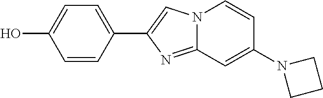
C1=CC(C2=CN3C(=N2)C=C(N2CCC2)C=C3)=CC=C1O
